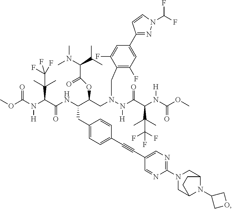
O(C(N(C(C(NC(C(CN(N(C(C(N(C(OC)=O)[H])C(C)(C)C(F)(F)F)=O)[H])CC1=C(F)C=C(C2=NN(C(F)F)C=C2)C=C1F)OC(=O)C(N(C)C)C(C)C)CC1=CC=C(C#CC2=CN=C(N3CC4N(C5COC5)C(C3)CC4)N=C2)C=C1)=O)C(C)(C)C(F)(F)F)[H])=O)C
